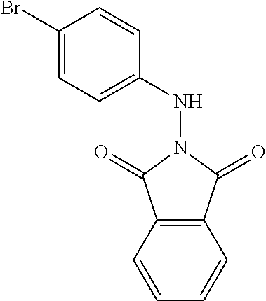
C1(Br)=CC=C(NN2C(=O)C3=C(C2=O)C=CC=C3)C=C1
